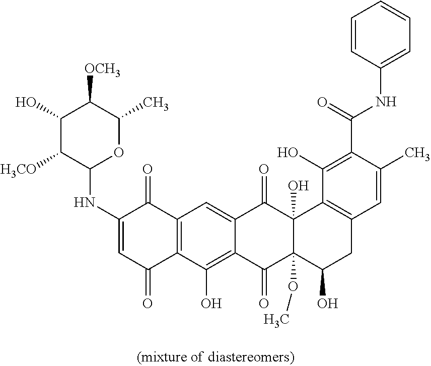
C12=C(C(O)=C3C(=C1)C(=O)C1(O)C(OC)(C3=O)C(O)CC3=C1C(O)=C(C(=O)NC1=CC=CC=C1)C(C)=C3)C(=O)C=C(NC1OC(C)C([OCH3])C(O)C1[H3CO])C2=O
